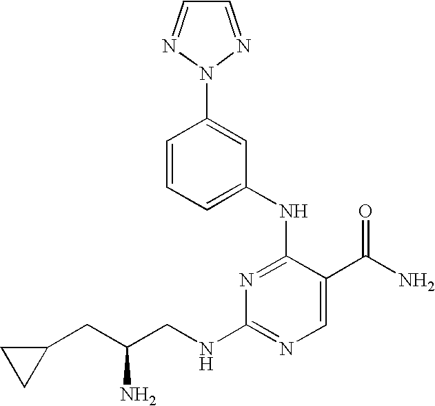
N1=C(NC2=CC=CC(N3N=CC=N3)=C2)C(C(N)=O)=CN=C1NCC(CC1CC1)N
